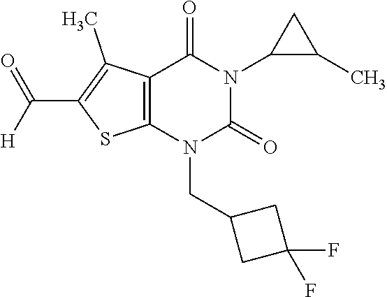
C12=C(N(CC3CC(F)(F)C3)C(=O)N(C3C(C)C3)C1=O)SC(C([H])=O)=C2C
